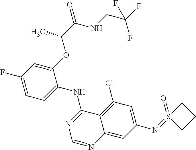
C1=C(F)C=C(OC(C(NCC(F)(F)F)=O)C)C(NC2=NC=NC3=CC(N=S4(=O)CCC4)=CC(Cl)=C23)=C1
